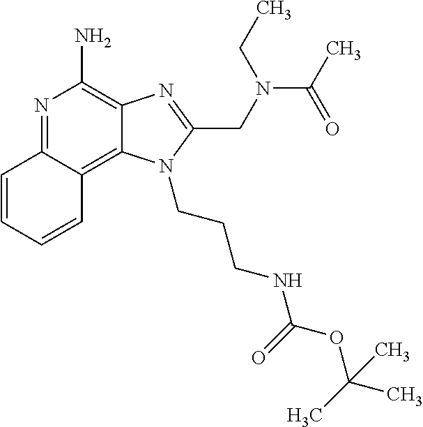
C1=CC=CC2=C3C(=C(N)N=C12)N=C(CN(C(C)=O)CC)N3CCCNC(=O)OC(C)(C)C
